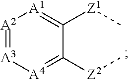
[A2]1=[A3][A4]=C([Z2]C)C([Z1]C)=[A1]1
